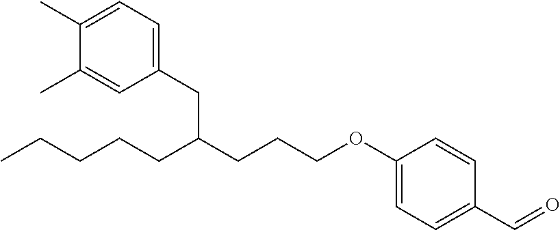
CCCCCC(CCCOC1=CC=C(C=O)C=C1)CC1=CC=C(C)C(C)=C1
